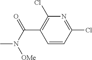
C1=CC(Cl)=NC(Cl)=C1C(=O)N([OMe])C
